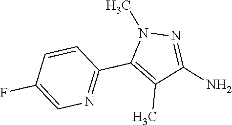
N1=C(C2=C(C)C(N)=NN2C)C=CC(F)=C1
